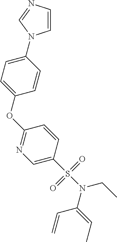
C1=CN=CN1C1=CC=C(OC2=NC=C(S(N(C(=CC)C=C)CC)(=O)=O)C=C2)C=C1
